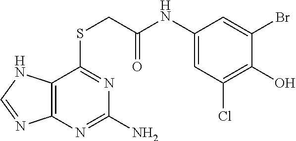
C1(NC(CSC2=NC(N)=NC3=C2NC=N3)=O)=CC(Cl)=C(O)C(Br)=C1
